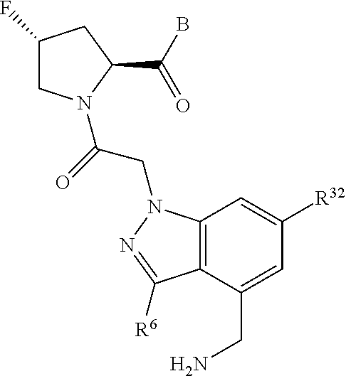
C1(F)CN(C(=O)CN2C3=C(C(CN)=CC([R32])=C3)C([R6])=N2)C(C(B)=O)C1
